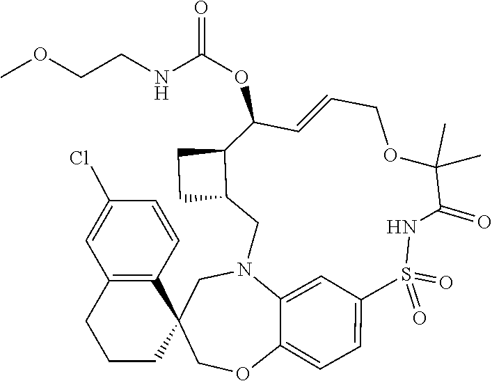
C1N2C3=CC(=CC=C3OCC13CCCC1=C3C=CC(Cl)=C1)S(=O)(=O)NC(=O)C(C)(C)OCC=CC(OC(NCCOC)=O)C1C(C2)CC1
